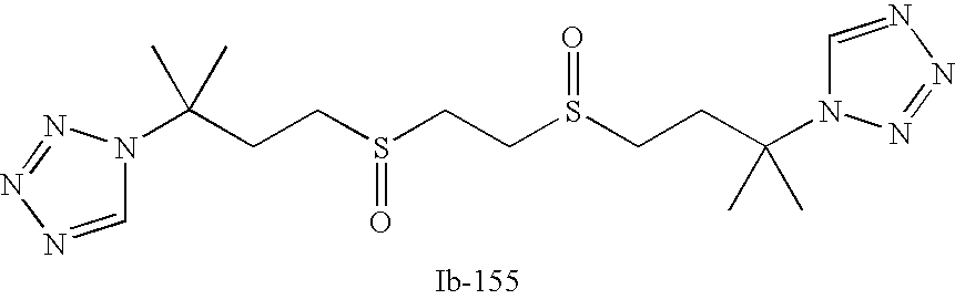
C(CCS(=O)CCS(=O)CCC(C)(C)N1C=NN=N1)(C)(C)N1C=NN=N1
